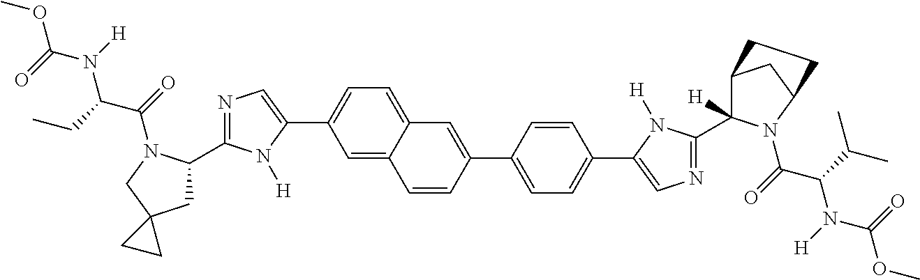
C1=C2C(=CC=C1C1=CN=C(C3CC4(CN3C(C(N(C(OC)=O)[H])CC)=O)CC4)N1[H])C=C(C1=CC=C(C3=CN=C(C4([H])C5CC(N4C(C(N(C(OC)=O)[H])C(C)C)=O)CC5)N3[H])C=C1)C=C2
